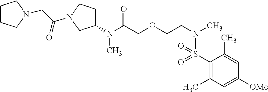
C(COCCN(C)S(C1=C(C)C=C([OMe])C=C1C)(=O)=O)(=O)N(C)C1CCN(C(CN2CCCC2)=O)C1
